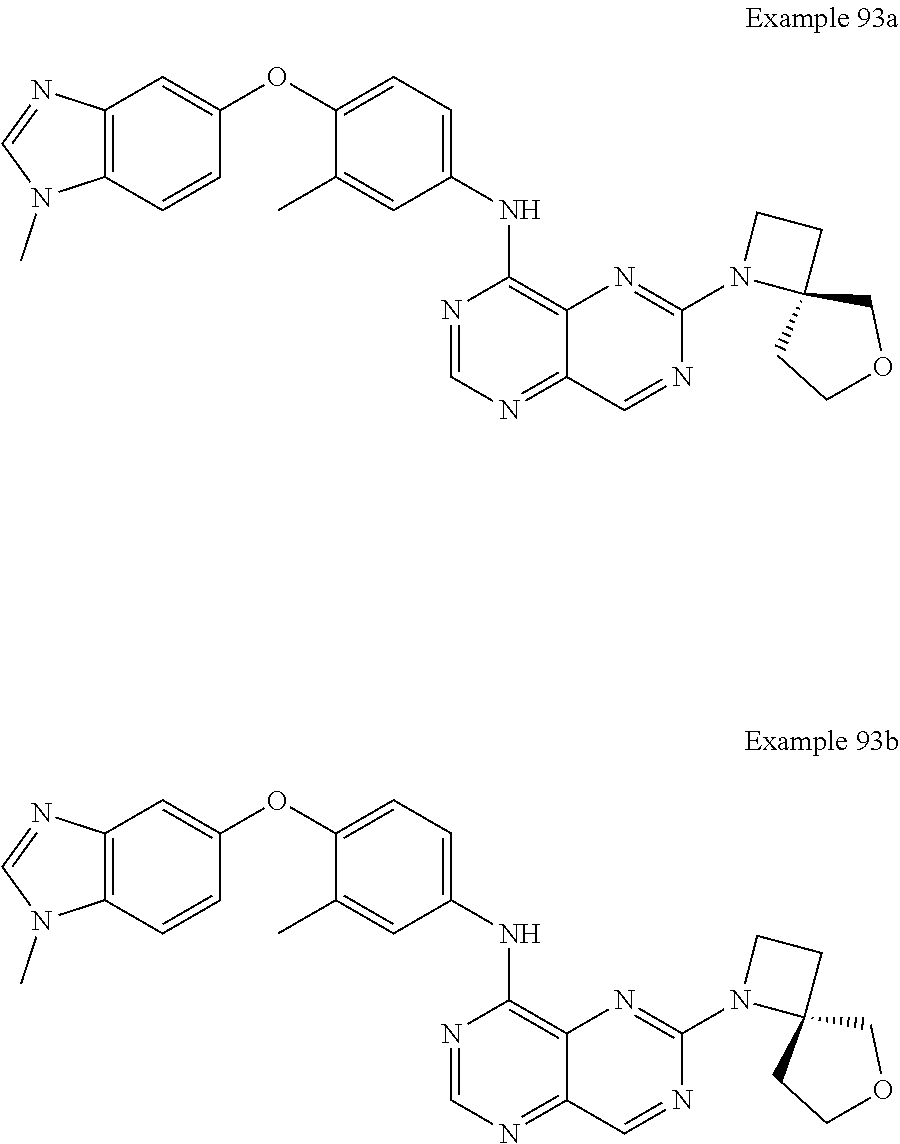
C12=C(C=CC(OC3=CC=C(NC4=C5C(=NC=N4)C=NC(N4C6(CC4)CCOC6)=N5)C=C3C)=C1)N(C)C=N2.C12=C(C=CC(OC3=CC=C(NC4=C5C(=NC=N4)C=NC(N4C6(CC4)CCOC6)=N5)C=C3C)=C1)N(C)C=N2
